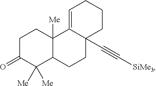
C1C(=O)C([Me])([Me])C2C([Me])(C1)C1=CCCCC1(C#C[SiMe3])CC2
